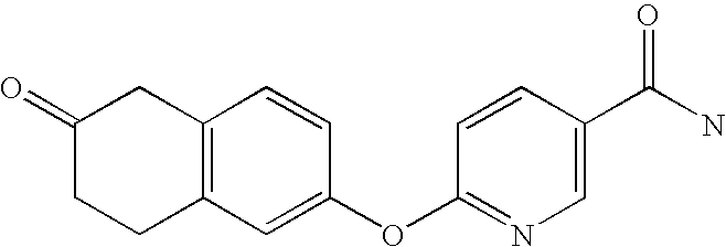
C12=C(C=C(OC3=NC=C(C(N)=O)C=C3)C=C1)CCC(=O)C2
